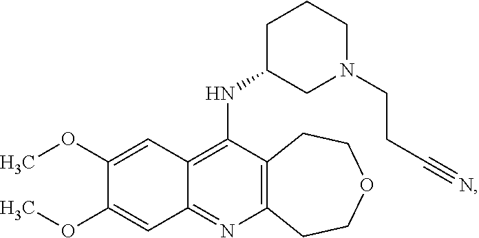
C12=C(N=C3C(=C1NC1CN(CCC#N)CCC1)C=C(OC)C(OC)=C3)CCOCC2
